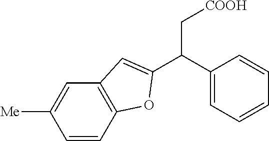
C1=CC2=C(C=C1[Me])C=C(C(C1=CC=CC=C1)C[COOH])O2
